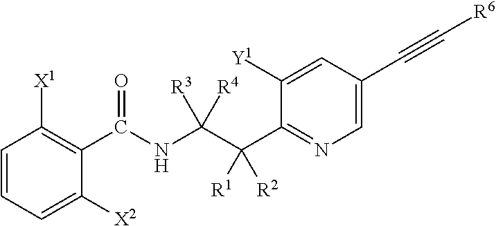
C1([X2])=CC=CC([X1])=C1C(NC(C(C1=NC=C(C#C[R6])C=C1[Y1])([R1])[R2])([R3])[R4])=O
